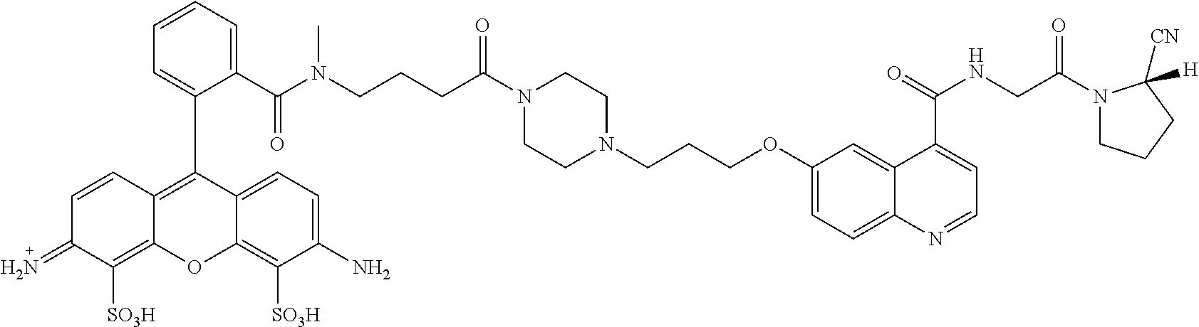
C1CN(CCCOC2=CC=C3C(=C2)C(C(=O)NCC(N2CCCC2([CN])[H])=O)=CC=N3)CCN1C(CCCN(C(C1=CC=CC=C1C1=C2C(=C([SO3H])C(=N)C=C2)OC2=C([SO3H])C(N)=CC=C12)=O)C)=O
